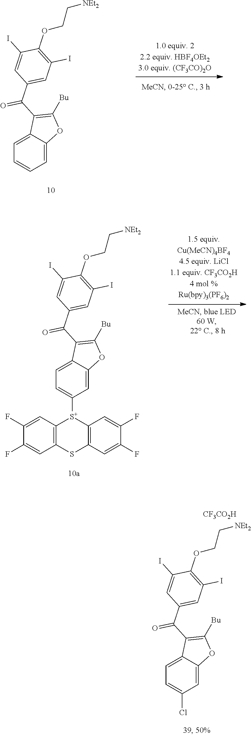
C1=CC=C2C(=C1)C(C(C1=CC(I)=C(OCC[NEt2])C(I)=C1)=O)=C([Bu])O2.C1=C([S+]2C3=C(SC4=C2C=C(F)C(F)=C4)C=C(F)C(F)=C3)C=C2C(=C1)C(C(C1=CC(I)=C(OCC[NEt2])C(I)=C1)=O)=C([Bu])O2.C1=C(Cl)C=C2C(=C1)C(C(C1=CC(I)=C(OCC[NEt2])C(I)=C1)=O)=C([Bu])O2.[CF3CO2H]
